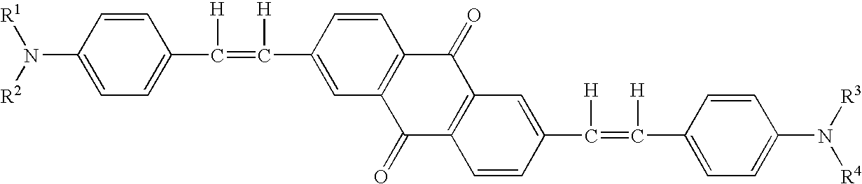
C1(N([R1])[R2])=CC=C(C(=C([H])C2=CC3=C(C=C2)C(=O)C2=C(C3=O)C=CC(C(=C([H])C3=CC=C(N([R3])[R4])C=C3)[H])=C2)[H])C=C1
